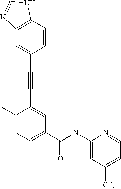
C1=CC2=C(C=C1C#CC1=CC(C(NC3=CC([CF3])=CC=N3)=O)=CC=C1C)N=CN2
